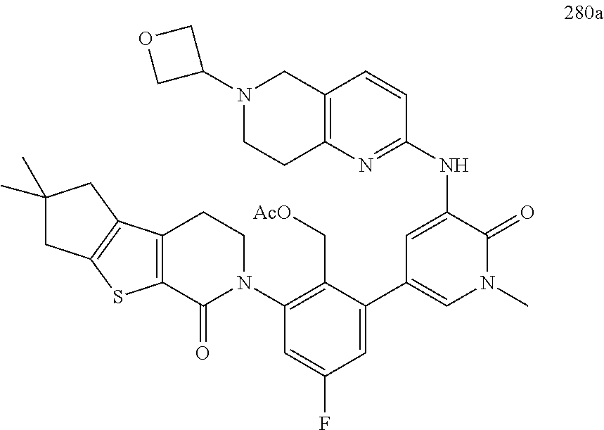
C1(N2CCC3=C(C2=O)SC2=C3CC(C)(C)C2)=C(C[AcO])C(C2=CN(C)C(=O)C(NC3=NC4=C(C=C3)CN(C3COC3)CC4)=C2)=CC(F)=C1
